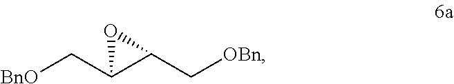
[BnO]CC1C(C[OBn])O1
